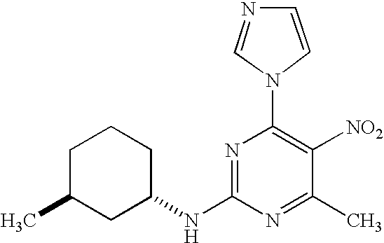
N1=C(NC2CCCC(C)C2)N=C(C)C([NO2])=C1N1C=CN=C1
